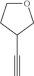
C1(C#C)CCOC1
